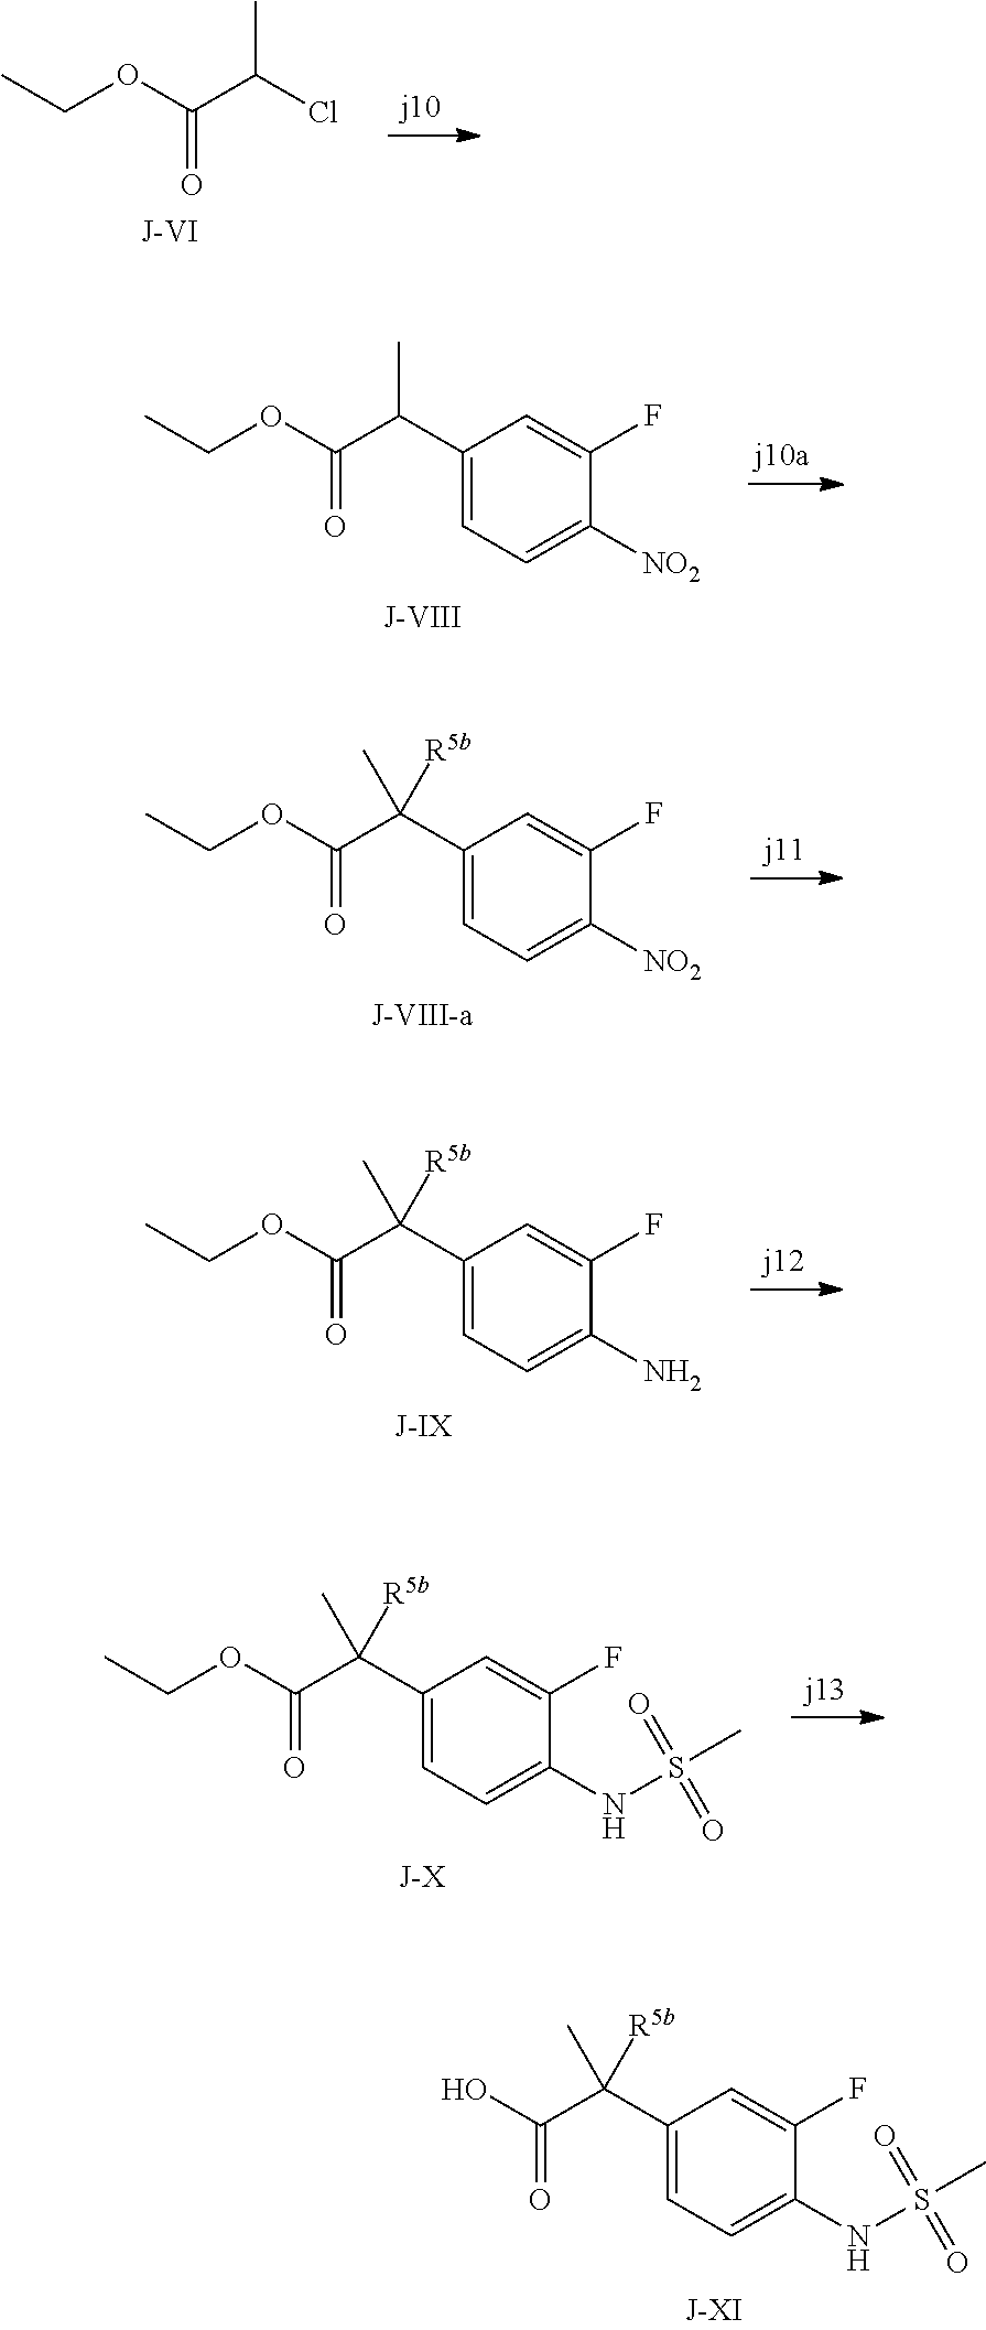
CCOC(C(Cl)C)=O.CCOC(C(C1=CC=C([NO2])C(F)=C1)C)=O.CCOC(=O)C(C1=CC=C([NO2])C(F)=C1)(C)[R5b].CCOC(=O)C(C1=CC=C(N)C(F)=C1)(C)[R5b].CCOC(=O)C(C1=CC=C(NS(C)(=O)=O)C(F)=C1)(C)[R5b].OC(=O)C(C1=CC=C(NS(C)(=O)=O)C(F)=C1)(C)[R5b]
